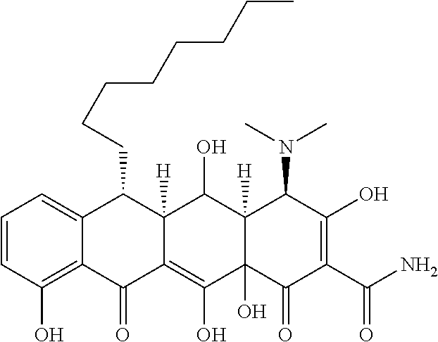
C1=CC(O)=C2C(=C1)C(CCCCCCCC)C1([H])C(=C(O)C3(O)C([H])(C1O)C(N(C)C)C(O)=C(C(N)=O)C3=O)C2=O
